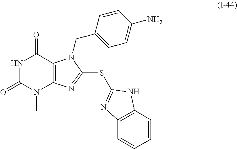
N1C(=O)N(C)C2=C(C1=O)N(CC1=CC=C(N)C=C1)C(SC1=NC3=C(C=CC=C3)N1)=N2
